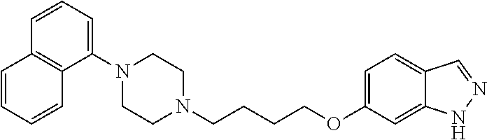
C1N(CCCCOC2=CC=C3C(=C2)NN=C3)CCN(C2=CC=CC3=C2C=CC=C3)C1
